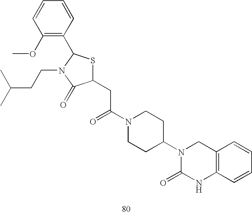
C1(OC)=C(C2SC(CC(=O)N3CCC(N4C(=O)NC5=C(C4)C=CC=C5)CC3)C(=O)N2CCC(C)C)C=CC=C1
